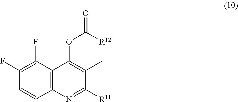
C12=C(C(OC(=O)[R12])=C(C)C([R11])=N1)C(F)=C(F)C=C2
